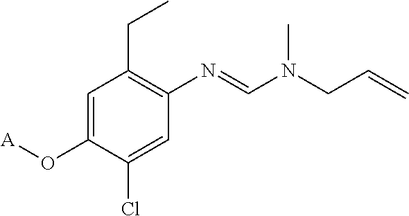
C1=C(O[A])C(Cl)=CC(N=CN(CC=C)C)=C1CC
